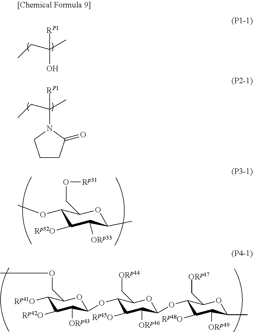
CCC(C)([RP1])O.CCC(C)([RP1])N1CCCC1=O.C1(OC)C([Rp32O])C([ORp33])C(C)OC1CO[Rp31].C1([Rp41O])C([Rp42O])C([ORp43])C(OC2C([Rp45O])C([ORp46])C(OC3C([Rp48O])C([ORp49])C(C)OC3C[ORp47])OC2C[ORp44])OC1COC
